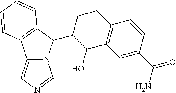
N12C(=CN=C1)C1=C(C2C2C(O)C3=C(CC2)C=CC(C(=O)N)=C3)C=CC=C1
